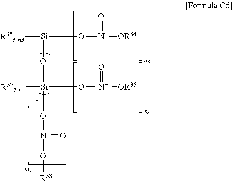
[R353-n3][Si](O[N+]([OR34])=O)O[Si](O[N+](O[R33])=O)(O[N+]([OR35])=O)[R372-n4]
